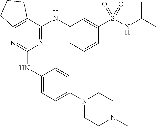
C1(NC2=CC=C(N3CCN(C)CC3)C=C2)=NC2=C(C(NC3=CC=CC(S(NC(C)C)(=O)=O)=C3)=N1)CCC2
